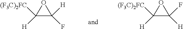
C1([H])(F)C([(F3C)2FC])([H])O1.C1(F)([H])C([(F3C)2FC])([H])O1
